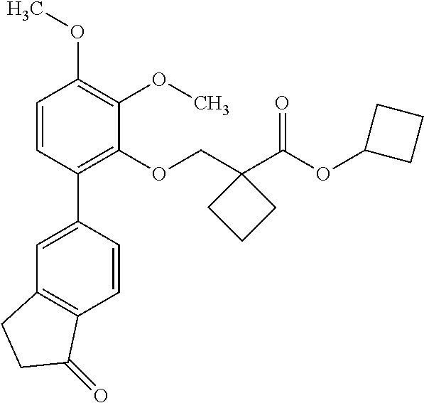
C1=CC(C2=CC3=C(C=C2)C(=O)CC3)=C(OCC2(C(OC3CCC3)=O)CCC2)C(OC)=C1OC
